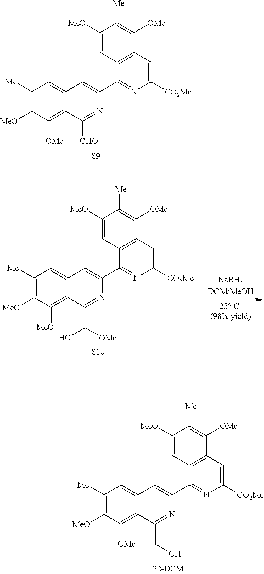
C1([Me])=C([MeO])C([OMe])=C2C(=C1)C=C(C1=NC([CO2Me])=CC3=C1C=C([MeO])C([Me])=C3[OMe])N=C2[CHO].[S9].C1([Me])=C([MeO])C([MeO])=C2C(=C1)C=C(C1=NC([CO2Me])=CC3=C1C=C([MeO])C([Me])=C3[OMe])N=C2C(O)[OMe].[S10].C1([Me])=C([MeO])C([OMe])=C2C(=C1)C=C(C1=NC([CO2Me])=CC3=C1C=C([MeO])C([Me])=C3[OMe])N=C2CO
